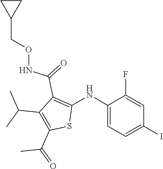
C1(NC2=C(C(=O)NOCC3CC3)C(C(C)C)=C(C(=O)C)S2)=CC=C(I)C=C1F
